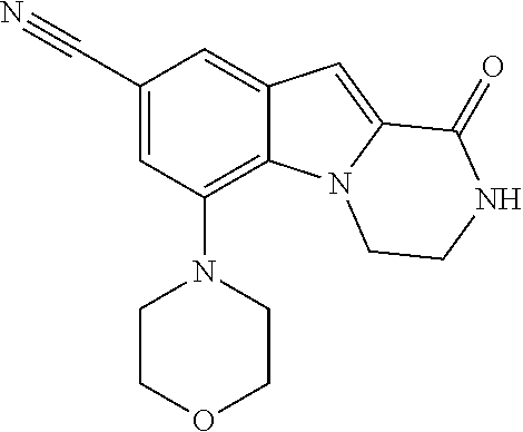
C1(C#N)=CC(N2CCOCC2)=C2C(=C1)C=C1N2CCNC1=O
